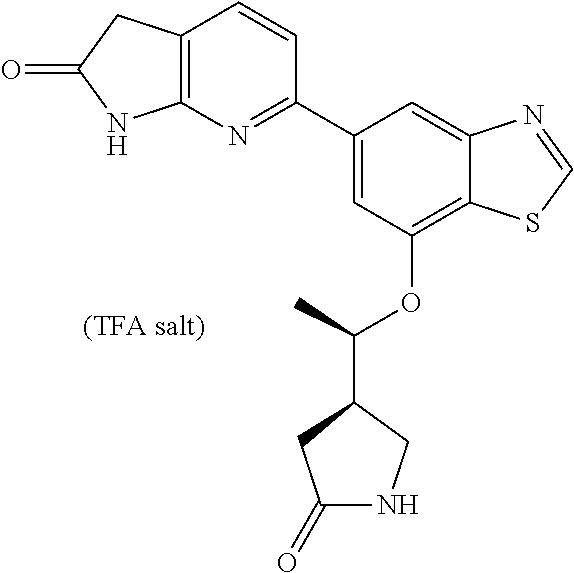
C1=C(C2=NC3=C(C=C2)CC(=O)N3)C=C2C(=C1OC(C1CC(=O)NC1)C)SC=N2
